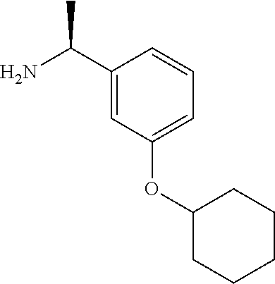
C1(C(N)C)=CC(OC2CCCCC2)=CC=C1
